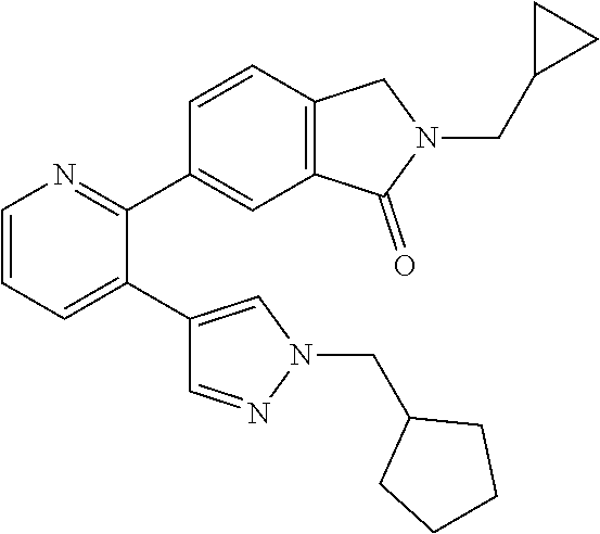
C1=CC=C(C2=CN(CC3CCCC3)N=C2)C(C2=CC3=C(C=C2)CN(CC2CC2)C3=O)=N1
